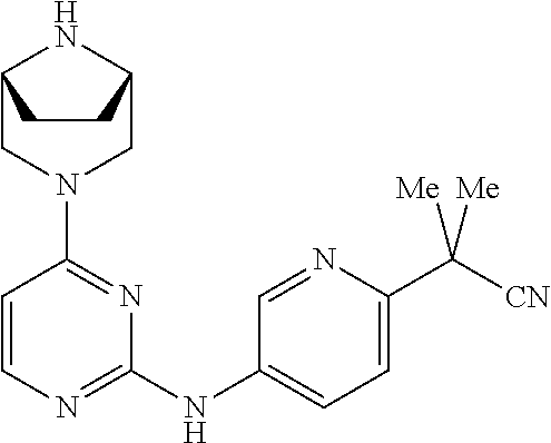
C12CN(C3=NC(NC4=CC=C(C([CN])([Me])[Me])N=C4)=NC=C3)CC(N1)CC2
